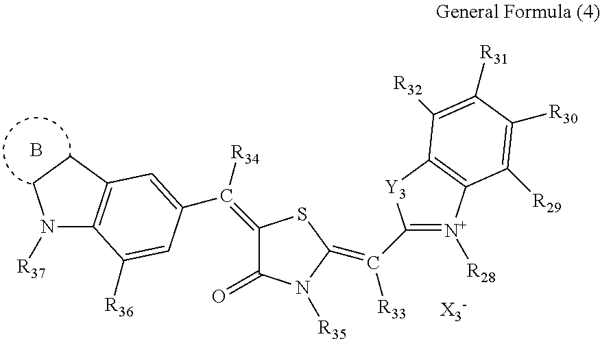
B.N1([R37])C2=C(CC1)C=C(C([R34])=C1C(=O)N([R35])C(=C(C3=[N+]([R28])C4=C([Y3]3)C([R32])=C([R31])C([R30])=C4[R29])[R33])S1)C=C2[R36]
